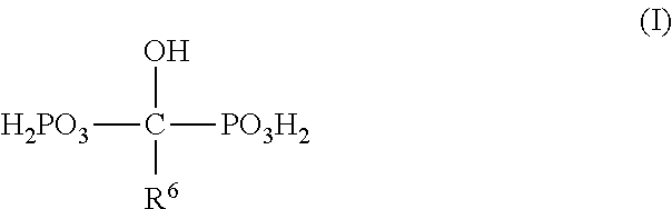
[H2PO3]C([PO3H2])(O)[R6]
